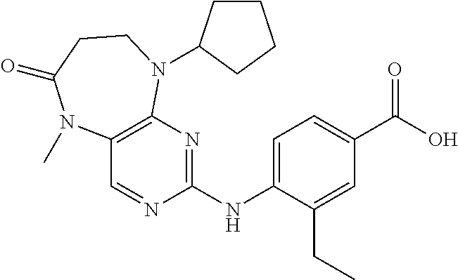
C1(NC2=NC3=C(C=N2)N(C)C(=O)CCN3C2CCCC2)=CC=C(C(O)=O)C=C1CC
